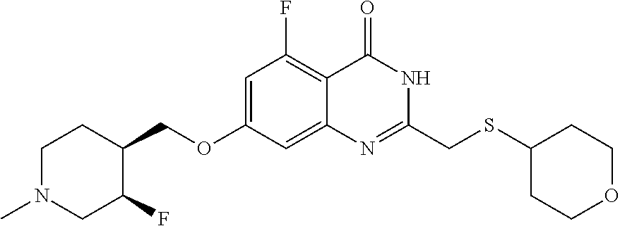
C1=C(OCC2CCN(C)CC2F)C=C2C(=C1F)C(=O)NC(CSC1CCOCC1)=N2
